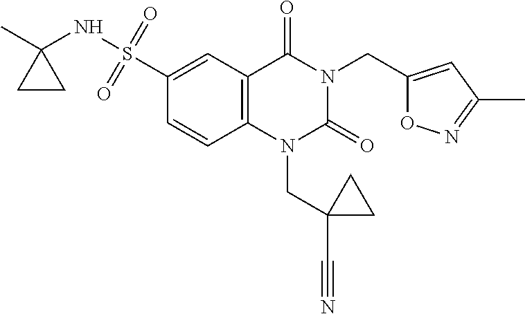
C(N1C(=O)N(CC2(C#N)CC2)C2=C(C1=O)C=C(S(=O)(=O)NC1(C)CC1)C=C2)C1=CC(C)=NO1
